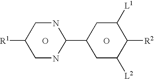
C1NC(C2CC([L2])C([R2])C([L1])C2)NCC1[R1].O.O
